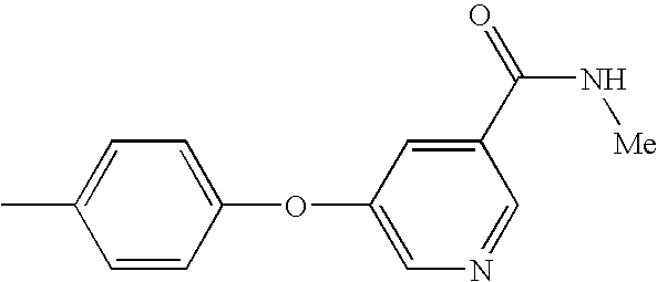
C1=CC(OC2=CN=CC(C(=O)N[Me])=C2)=CC=C1C
